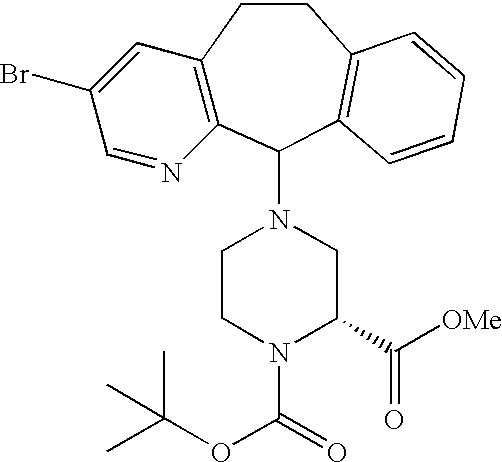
C12=C(C(N3CCN(C(=O)OC(C)(C)C)C(C([OMe])=O)C3)C3=C(CC1)C=CC=C3)N=CC(Br)=C2
